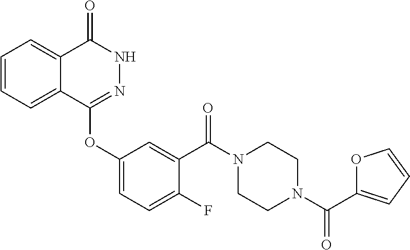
C1=CC=C2C(=C1)C(=O)NN=C2OC1=CC=C(F)C(C(N2CCN(C(C3=CC=CO3)=O)CC2)=O)=C1
